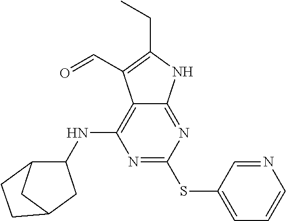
N1=C(SC2=CC=CN=C2)N=C2C(=C1NC1C3CC(C1)CC3)C(C=O)=C(CC)N2
